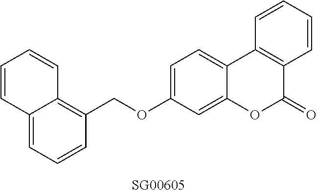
O(C1=CC=C2C(=C1)OC(=O)C1=C2C=CC=C1)CC1=C2C(=CC=C1)C=CC=C2
